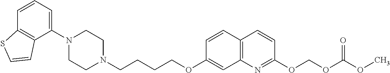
C1=CC2=C(C(N3CCN(CCCCOC4=CC5=C(C=C4)C=CC(OCOC(OC)=O)=N5)CC3)=C1)C=CS2
